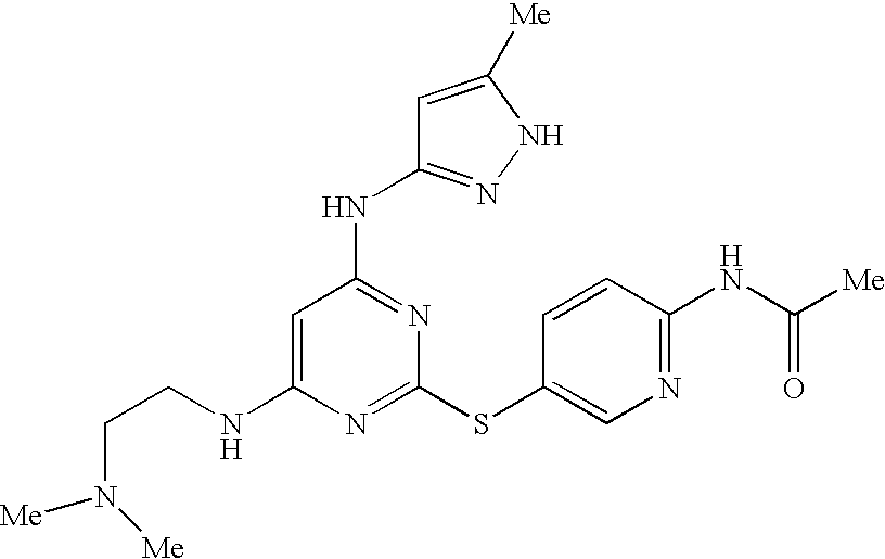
C1(NCCN([Me])[Me])=CC(NC2=NNC([Me])=C2)=NC(SC2=CN=C(NC(=O)[Me])C=C2)=N1
